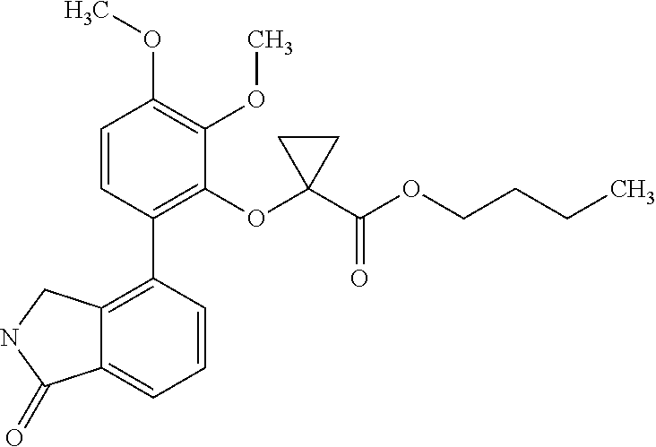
C12=C(C3=C(OC4(C(OCCCC)=O)CC4)C(OC)=C(OC)C=C3)C=CC=C1C(=O)NC2
